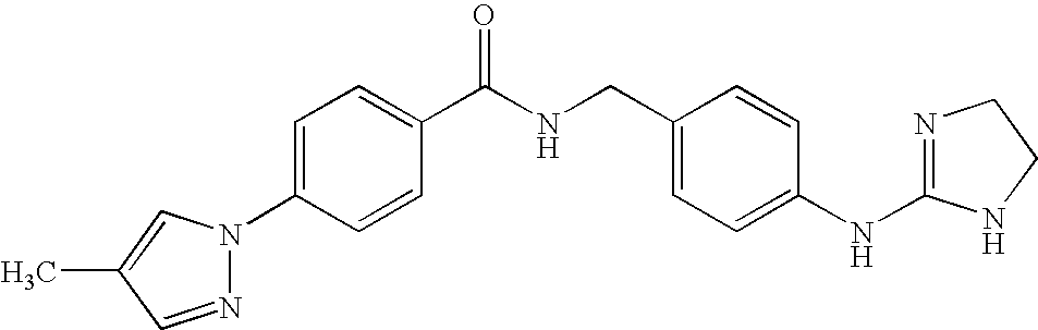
C1=C(N2N=CC(C)=C2)C=CC(C(NCC2=CC=C(NC3=NCCN3)C=C2)=O)=C1
